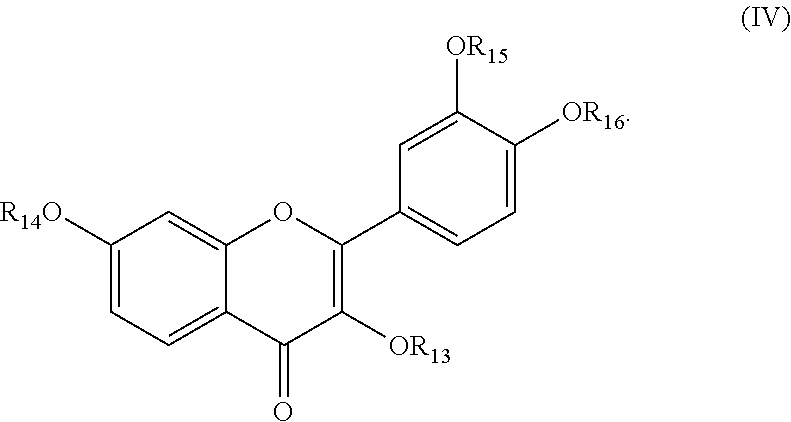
C1([R14O])=CC=C2C(=C1)OC(C1=CC=C([OR16])C([OR15])=C1)=C([OR13])C2=O
